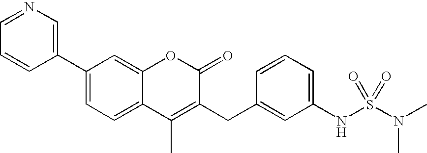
C12=CC=C(C3=CN=CC=C3)C=C1OC(=O)C(CC1=CC(NS(=O)(N(C)C)=O)=CC=C1)=C2C
